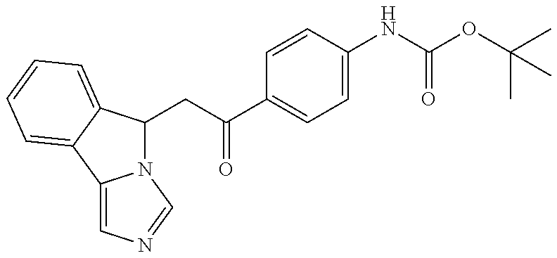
N12C(CC(C3=CC=C(NC(OC(C)(C)C)=O)C=C3)=O)C3=CC=CC=C3C1=CN=C2
